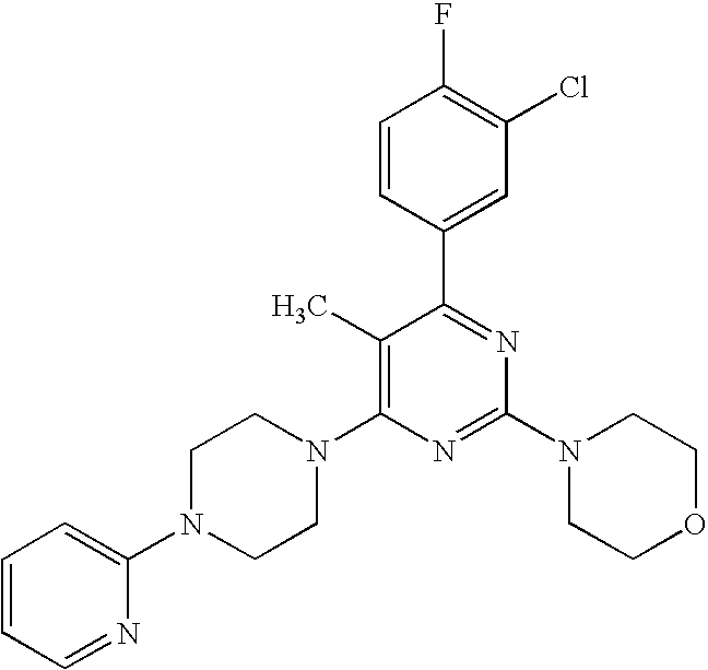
C1=CC=NC(N2CCN(C3=C(C)C(C4=CC(Cl)=C(F)C=C4)=NC(N4CCOCC4)=N3)CC2)=C1
